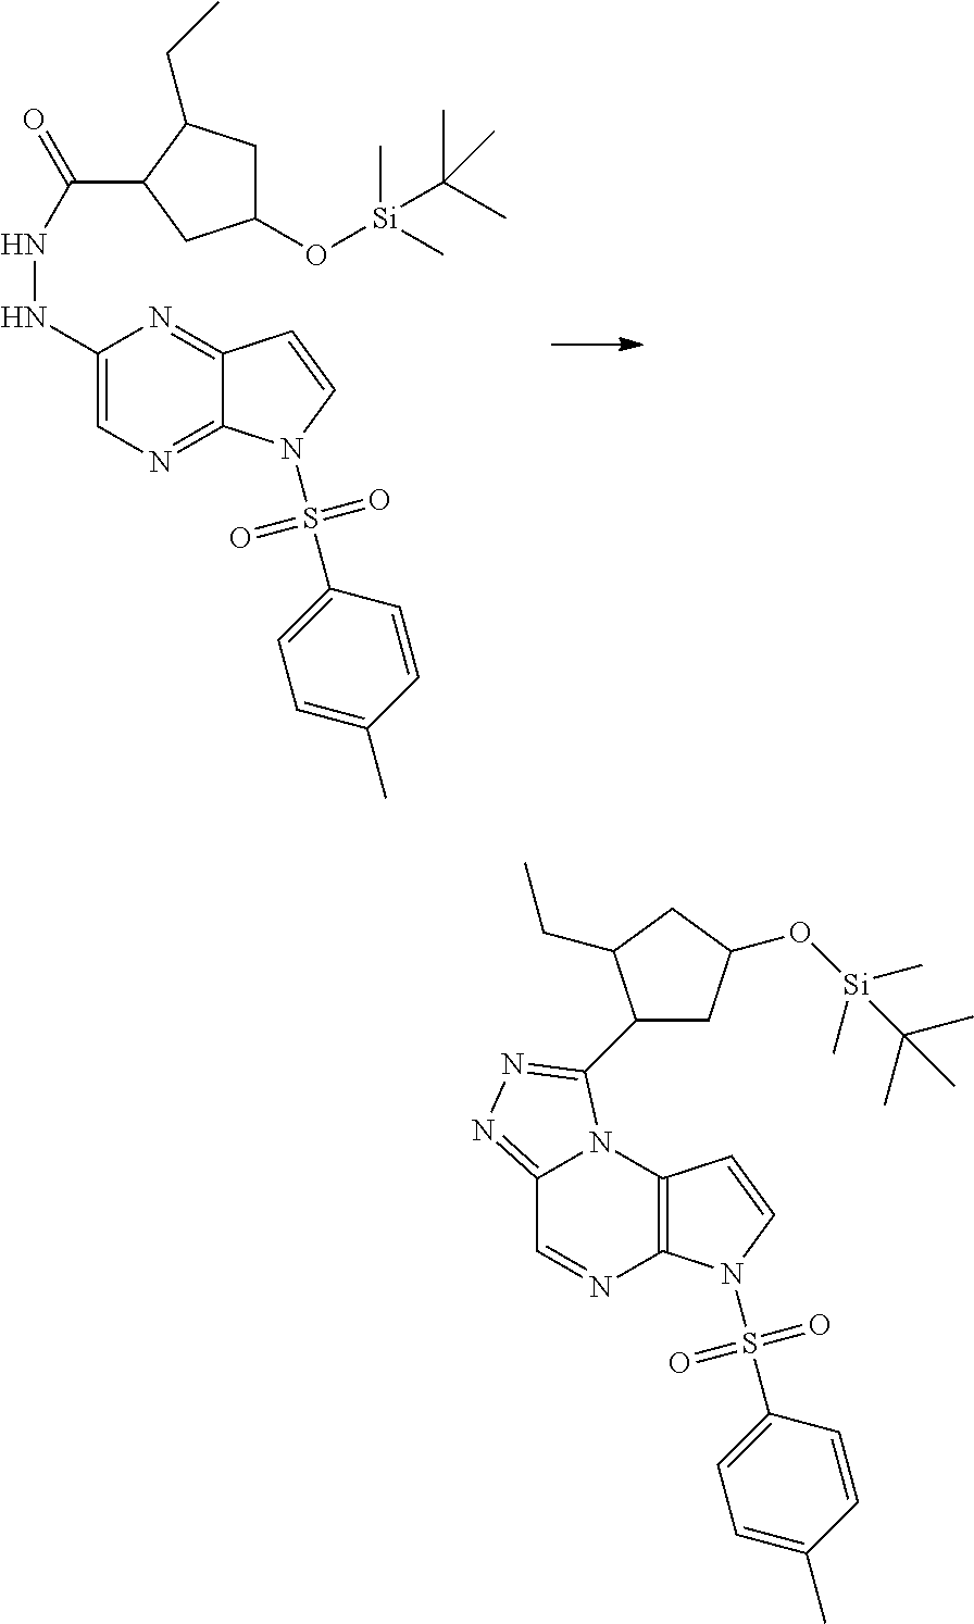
C1(NNC(=O)C2CC(O[Si](C(C)(C)C)(C)C)CC2CC)=CN=C2C(=N1)C=CN2S(C1=CC=C(C)C=C1)(=O)=O.C12=NN=C(C3CC(O[Si](C)(C)C(C)(C)C)CC3CC)N1C1=C(N=C2)N(S(C2=CC=C(C)C=C2)(=O)=O)C=C1
